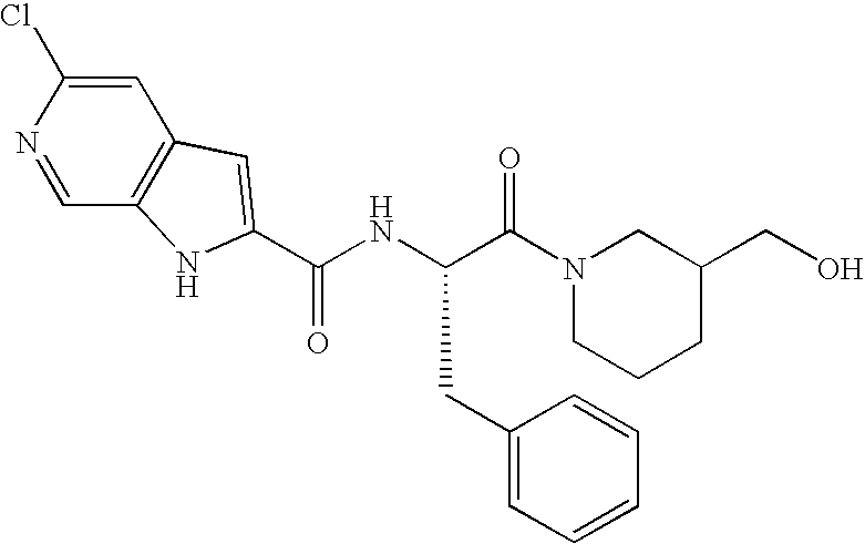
C1=C(Cl)N=CC2=C1C=C(C(NC(C(N1CCCC(CO)C1)=O)CC1=CC=CC=C1)=O)N2
